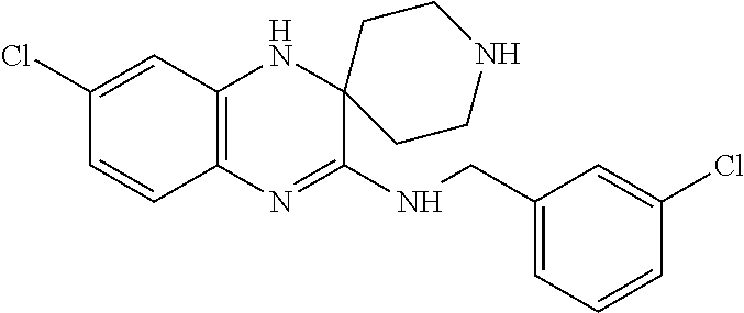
C12=C(N=C(NCC3=CC=CC(Cl)=C3)C3(N1)CCNCC3)C=CC(Cl)=C2
